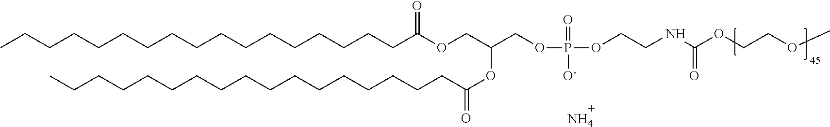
CCCCCCCCCCCCCCCCCC(OCC(COP(=O)([O-])OCCNC(OCCOC)=O)OC(CCCCCCCCCCCCCCCCC)=O)=O.N
